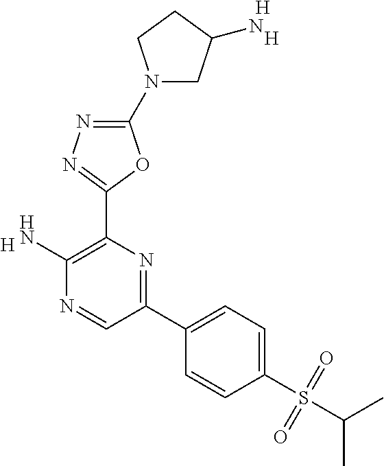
[H].C1(N)=C(C2=NN=C(N3CC(N)CC3)O2)N=C(C2=CC=C(S(C(C)C)(=O)=O)C=C2)C=N1.[H].[H]
